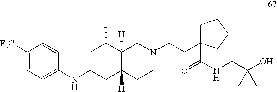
C1([F3C])=CC=C2C(=C1)C1=C(N2)CC2([H])C([H])(C1C)CN(CCC1(C(NCC(O)(C)C)=O)CCCC1)CC2
